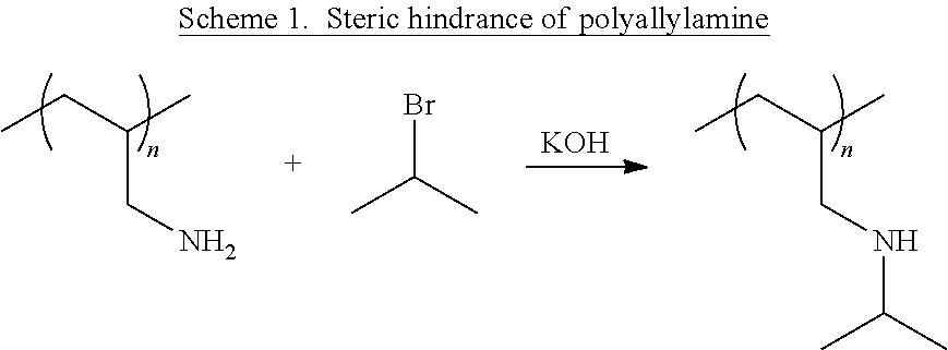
CCC(C)CNC(C)C.[KOH].CCC(C)CN.BrC(C)C
